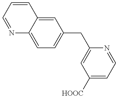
N1=CC=CC2=CC(CC3=CC([HOOC])=CC=N3)=CC=C12
